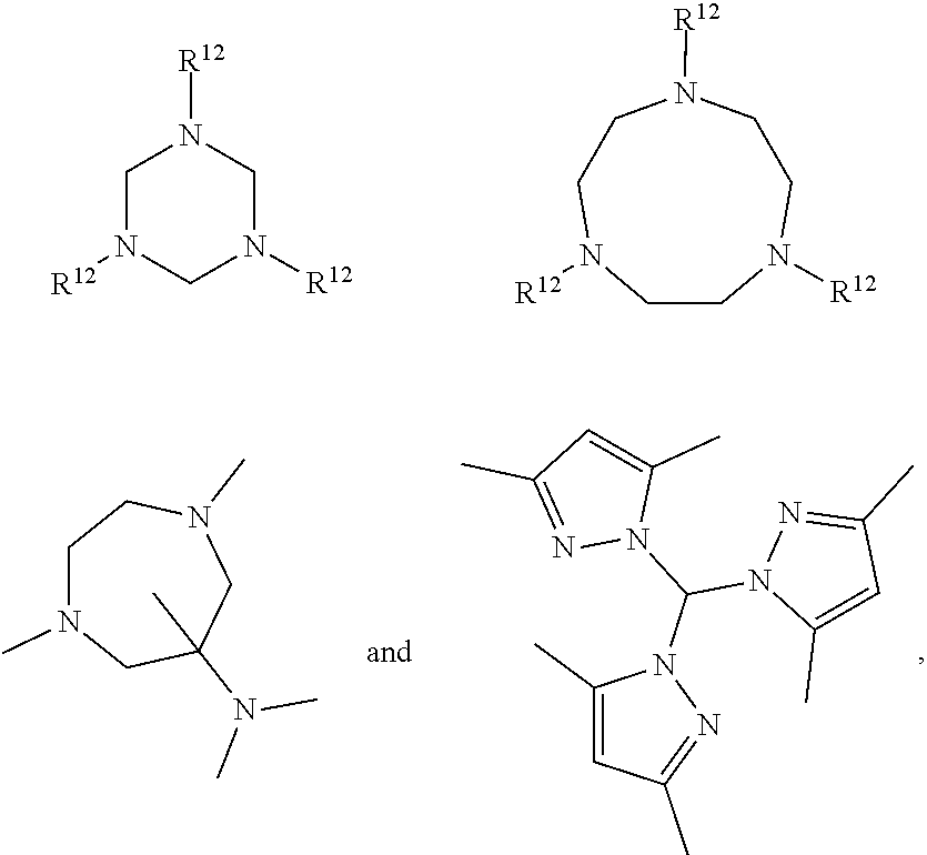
N1([R12])CN([R12])CN([R12])C1.C1CN([R12])CCN([R12])CCN1[R12].N1(C)CCN(C)CC(C)(N(C)C)C1.N1(C(N2C(C)=CC(C)=N2)N2N=C(C)C=C2C)N=C(C)C=C1C
